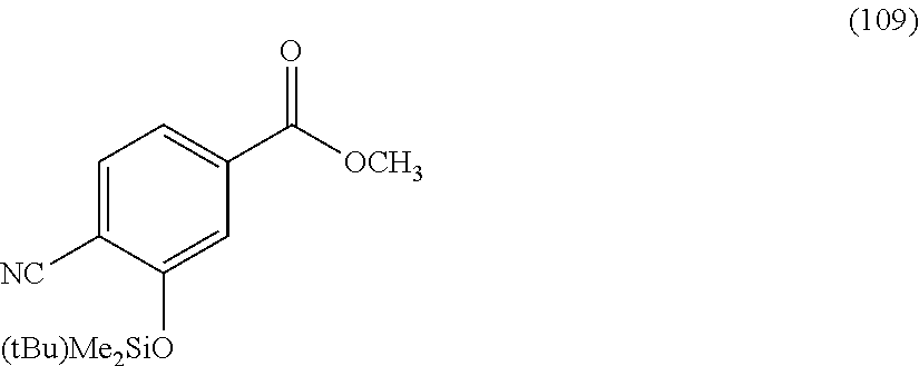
C1=C([NC])C([(tBu)Me2SiO])=CC(C([OCH3])=O)=C1
